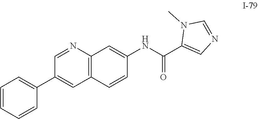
C1=CC=CC(C2=CC3=C(N=C2)C=C(NC(C2=CN=CN2C)=O)C=C3)=C1
